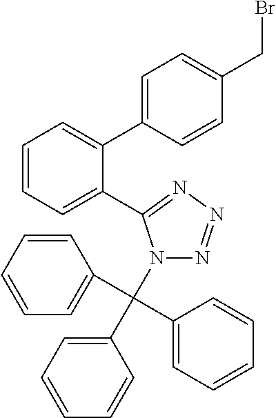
C1=C(C2=CC=CC=C2C2=NN=NN2C(C2=CC=CC=C2)(C2=CC=CC=C2)C2=CC=CC=C2)C=CC(CBr)=C1
